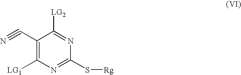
C1(C#N)=C([LG1])N=C(S[Rg])N=C1[LG2]
